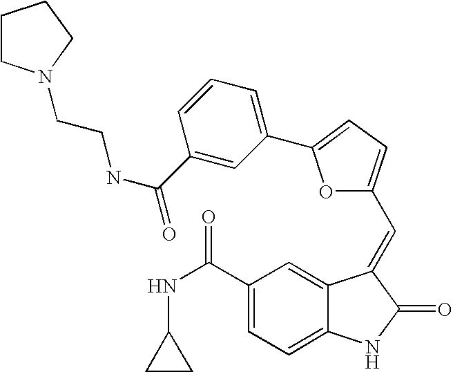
C1(C(NC2CC2)=O)=CC=C2C(=C1)C(=CC1=CC=C(C3=CC=CC(C(NCCN4CCCC4)=O)=C3)O1)C(=O)N2
